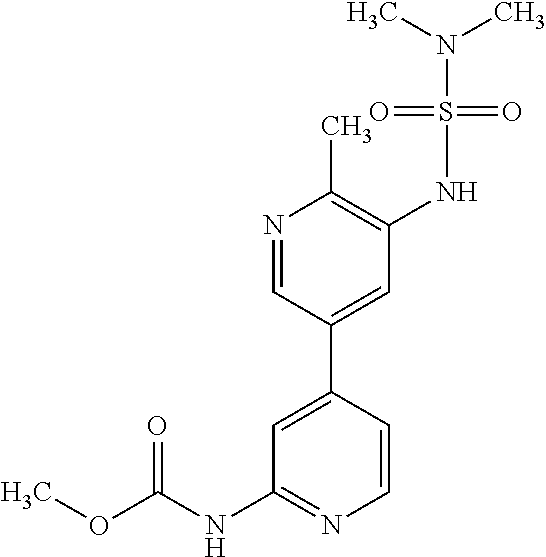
C(NC1=NC=CC(C2=CC(NS(N(C)C)(=O)=O)=C(C)N=C2)=C1)(OC)=O
